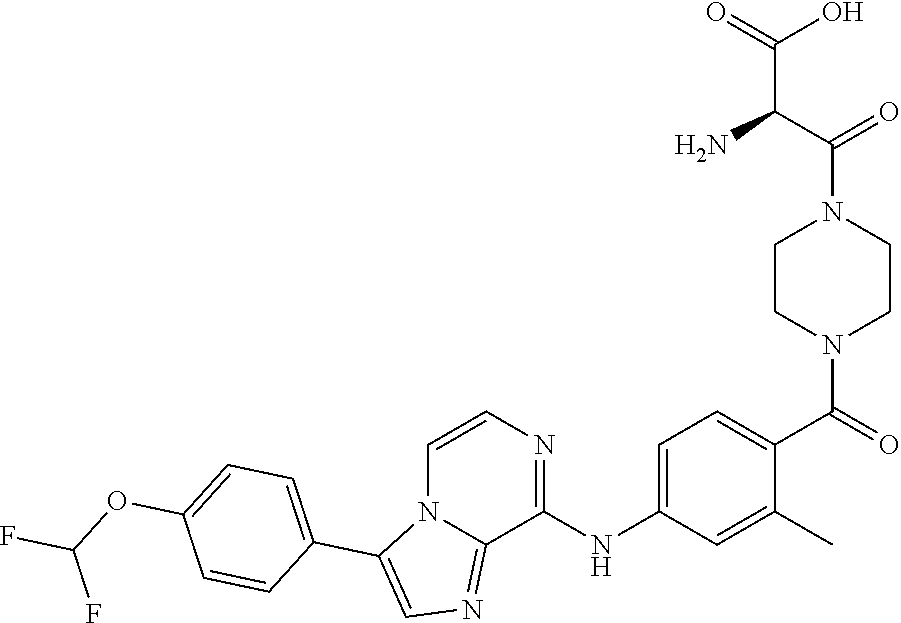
C1CN(C(=O)C2=CC=C(NC3=NC=CN4C3=NC=C4C3=CC=C(OC(F)F)C=C3)C=C2C)CCN1C(C(N)C(=O)O)=O
